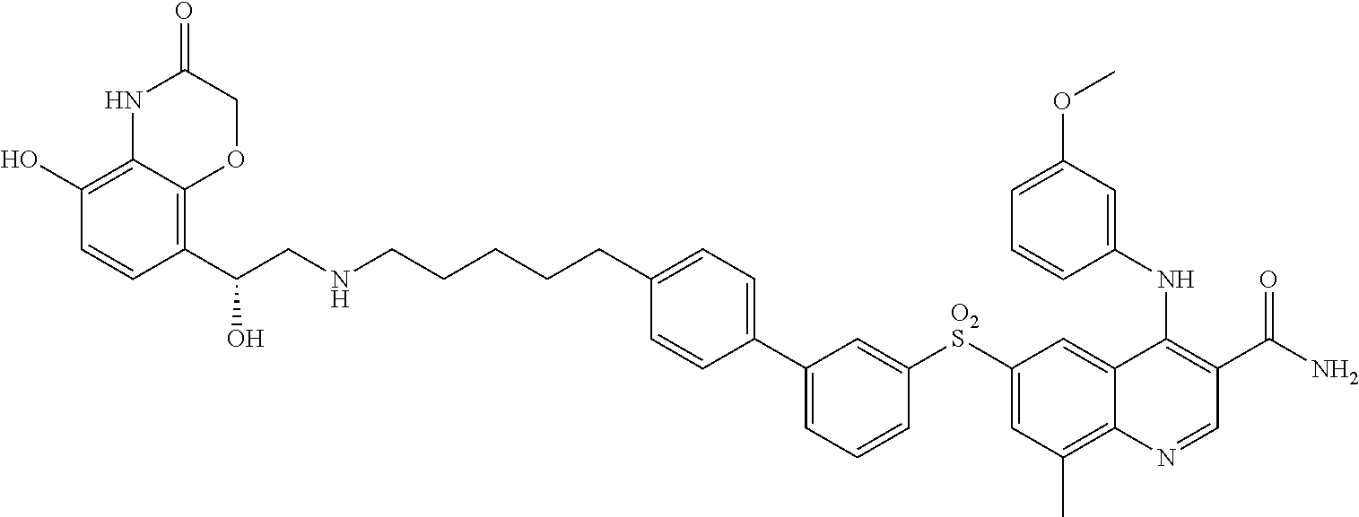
C1(C2=CC=CC([O2S]C3=CC(C)=C4C(=C3)C(NC3=CC(OC)=CC=C3)=C(C(=O)N)C=N4)=C2)=CC=C(CCCCCNCC(C2=C3C(=C(O)C=C2)NC(=O)CO3)O)C=C1
